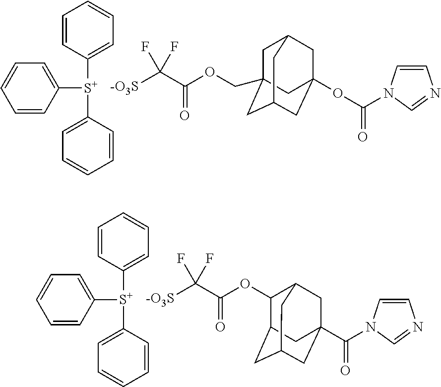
C1=CC([S+](C2=CC=CC=C2)C2=CC=CC=C2)=CC=C1.C1C2(COC(C([-O3S])(F)F)=O)CC3CC(OC(=O)N4C=CN=C4)(CC1C3)C2.C1=CC([S+](C2=CC=CC=C2)C2=CC=CC=C2)=CC=C1.C12CC3CC(C(=O)N4C=CN=C4)(CC(C3)C1OC(C([-O3S])(F)F)=O)C2
